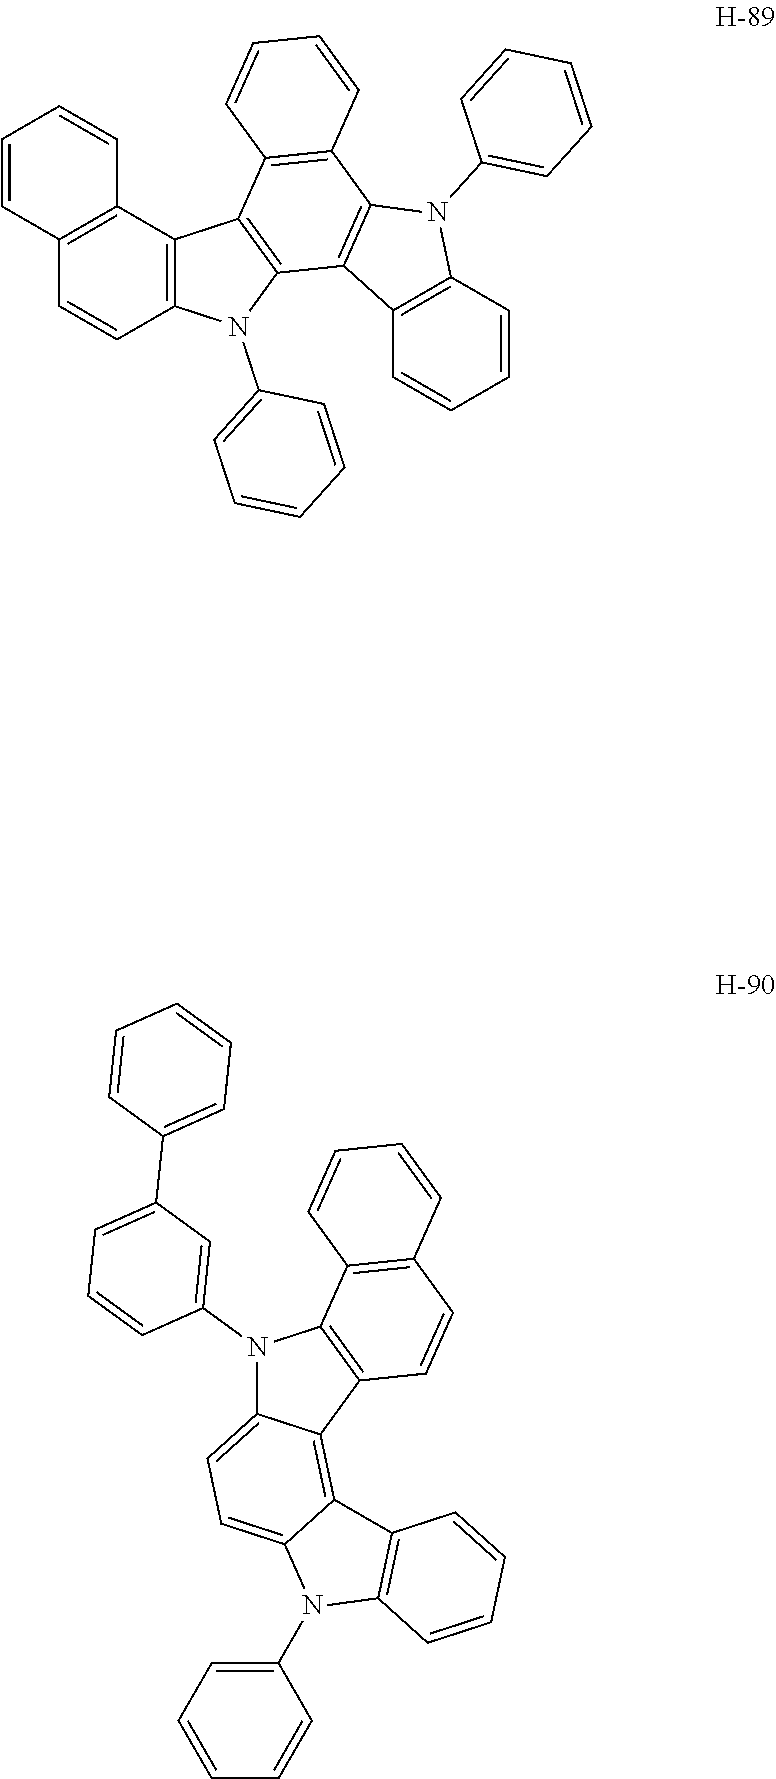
C12=C(C=CC=C1)N(C1=CC=CC=C1)C1=C2C2=C(C3=C1C=CC=C3)C1=C(N2C2=CC=CC=C2)C=CC2=C1C=CC=C2.C1=CC=C(N2C3=C(C4=C5C(=CC=C24)N(C2=CC(C4=CC=CC=C4)=CC=C2)C2=C5C=CC4=C2C=CC=C4)C=CC=C3)C=C1
